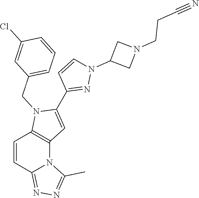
C1=CC2=NN=C(C)N2C2=C1N(CC1=CC=CC(Cl)=C1)C(C1=NN(C3CN(CCC#N)C3)C=C1)=C2
